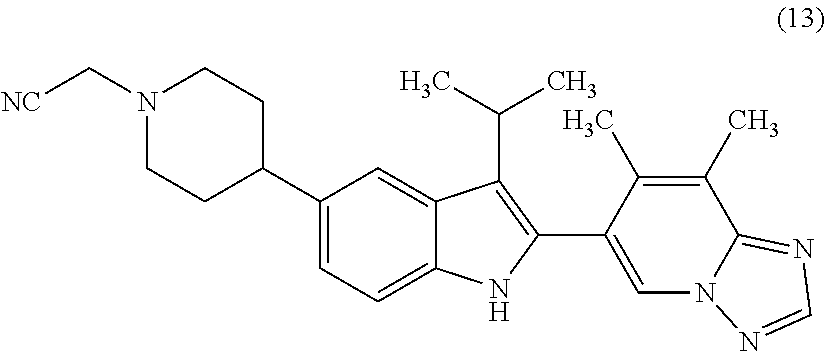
C1(C2CCN(C[NC])CC2)=CC=C2C(=C1)C(C(C)C)=C(C1=CN3C(=NC=N3)C(C)=C1C)N2
